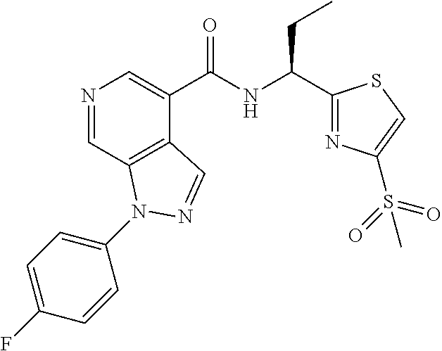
N1=CC2=C(C(C(NC(C3=NC(S(C)(=O)=O)=CS3)CC)=O)=C1)C=NN2C1=CC=C(F)C=C1
